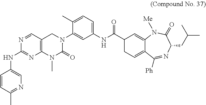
C1(NC(=O)C2CC=C3C([Ph])=NC(CC(C)C)C(=O)N([Me])C3=C2)=CC=C(C)C(N2CC3=C(N(C)C2=O)N=C(NC2=CN=C(C)C=C2)N=C3)=C1
